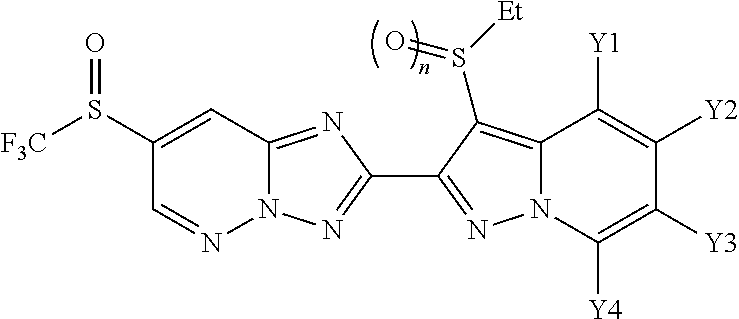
N12C(=NC(C3=NN4C(=C3S([Et])=O)C([Y1])=C([Y2])C([Y3])=C4[Y4])=N1)C=C(S([F3C])=O)C=N2
